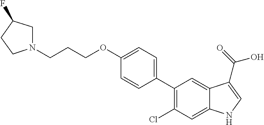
C1(C2=C(Cl)C=C3C(=C2)C(C(=O)O)=CN3)=CC=C(OCCCN2CC(F)CC2)C=C1
